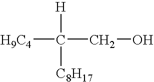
[H9C4]C(CO)([H])[C8H17]
